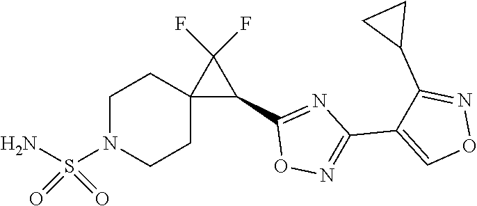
C1(C2=CON=C2C2CC2)=NOC(C2C(F)(F)C23CCN(S(N)(=O)=O)CC3)=N1
